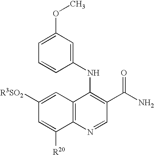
C1(NC2=C(C(N)=O)C=NC3=C2C=C([R3SO2])C=C3[R20])=CC(OC)=CC=C1
